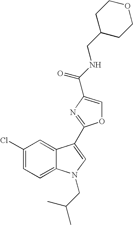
C1(Cl)=CC=C2C(=C1)C(C1=NC(C(=O)NCC3CCOCC3)=CO1)=CN2CC(C)C
